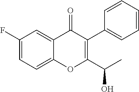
C1(F)=CC=C2C(=C1)C(=O)C(C1=CC=CC=C1)=C(C(C)O)O2
